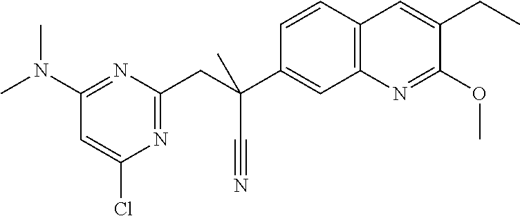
C12=C(C=C(CC)C(OC)=N1)C=CC(C(CC1=NC(Cl)=CC(N(C)C)=N1)(C#N)C)=C2
